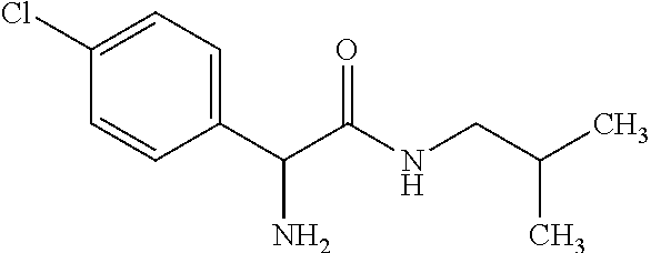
C1(Cl)=CC=C(C(C(NCC(C)C)=O)N)C=C1
